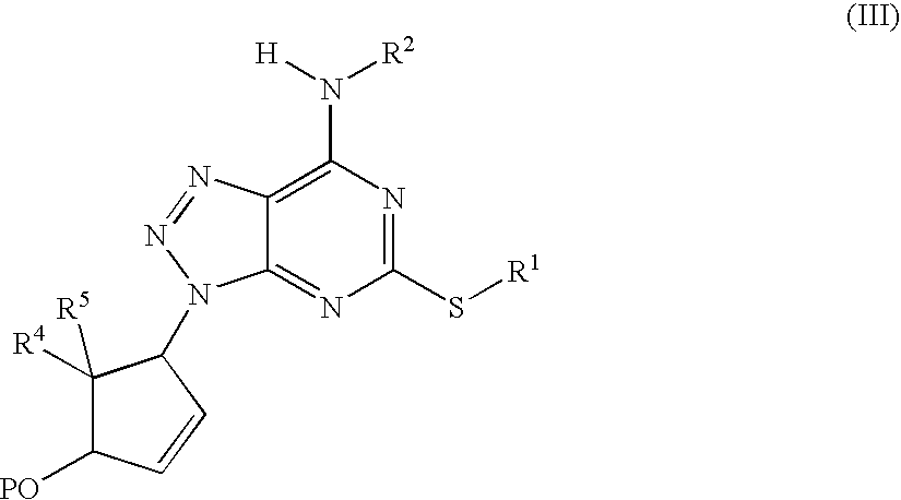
C1(S[R1])=NC(N([H])[R2])=C2C(=N1)N(C1C([R4])([R5])C([PO])C=C1)N=N2
